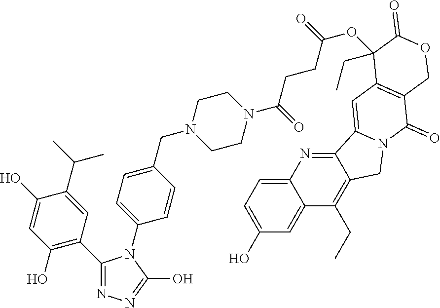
C1(C2=C(O)C=C(O)C(C(C)C)=C2)=NN=C(O)N1C1=CC=C(CN2CCN(C(CCC(OC3(CC)C4=C(C(=O)N5CC6=C(CC)C7=CC(O)=CC=C7N=C6C5=C4)COC3=O)=O)=O)CC2)C=C1
